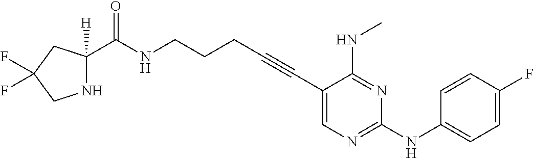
C1(C#CCCCNC(=O)C2([H])NCC(F)(F)C2)=CN=C(NC2=CC=C(F)C=C2)N=C1NC
